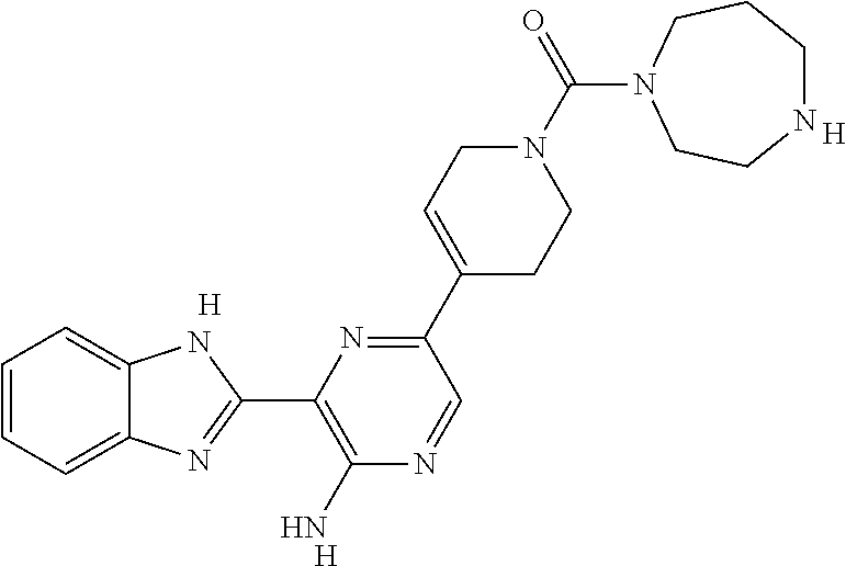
[H].[H].C1=CC=C2C(=C1)NC(C1=C(N)N=CC(C3=CCN(C(N4CCNCCC4)=O)CC3)=N1)=N2.[H]
